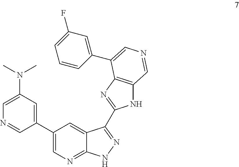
C1(C2=CN=C3C(=C2)C(C2=NC4=C(N2)C=NC=C4C2=CC(F)=CC=C2)=NN3)=CC(N(C)C)=CN=C1
